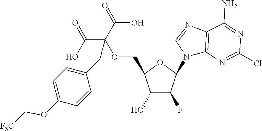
C1(O)C(F)C(N2C3=C(N=C2)C(N)=NC(Cl)=N3)OC1COC(C(O)=O)(C(O)=O)CC1=CC=C(OC[F3C])C=C1
